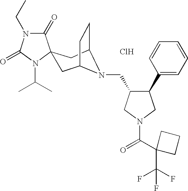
C1(=O)N(CC)C(=O)N(C(C)C)C12CC1CCC(C2)N1CC1C(C2=CC=CC=C2)CN(C(C2(C(F)(F)F)CCC2)=O)C1.Cl
